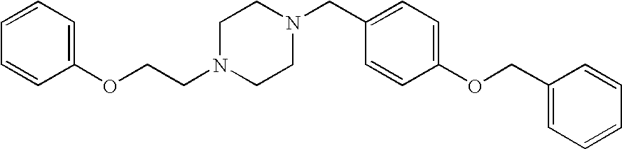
C(N1CCN(CC2=CC=C(OCC3=CC=CC=C3)C=C2)CC1)COC1=CC=CC=C1
